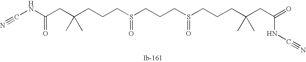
C(CS(=O)CCCS(=O)CCCC(CC(=O)NC#N)(C)C)CC(CC(NC#N)=O)(C)C
